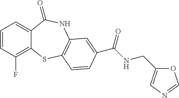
C1=CC(F)=C2C(=C1)C(=O)NC1=C(S2)C=CC(C(NCC2=CN=CO2)=O)=C1
